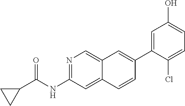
N1=C(NC(=O)C2CC2)C=C2C(=C1)C=C(C1=CC(O)=CC=C1Cl)C=C2
